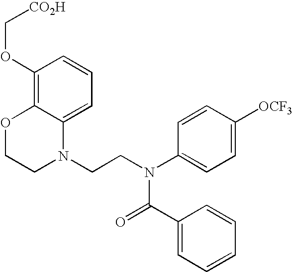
C1=C2C(=C(OC[CO2H])C=C1)OCCN2CCN(C1=CC=C([OCF3])C=C1)C(=O)C1=CC=CC=C1
